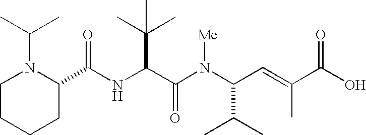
N(C(C(N(C(C(C)C)C=C(C)C(O)=O)[Me])=O)C(C)(C)C)C(C1N(C(C)C)CCCC1)=O
